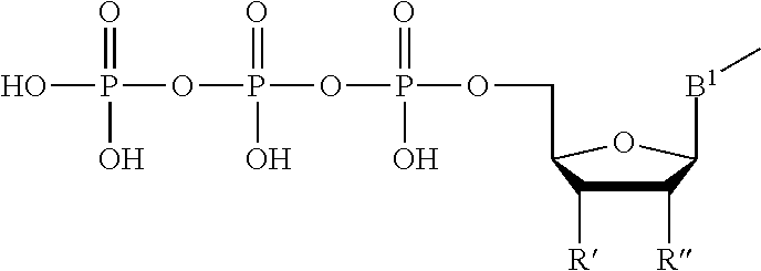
C1([R])C([R])C(COP(OP(=O)(O)OP(=O)(O)O)(=O)O)OC1[B1]C
